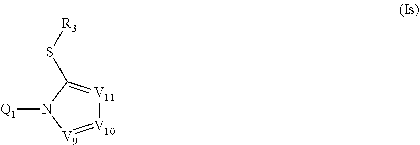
[V10]1=[V9]N([Q1])C(S[R3])=[V11]1
